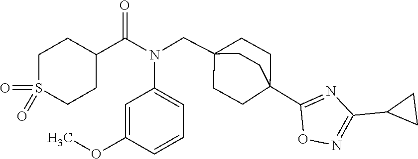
N(C(C1CCS(=O)(=O)CC1)=O)(CC12CCC(C3=NC(C4CC4)=NO3)(CC1)CC2)C1=CC=CC(OC)=C1
